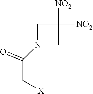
C1N(C(C[X])=O)CC1([NO2])[NO2]
